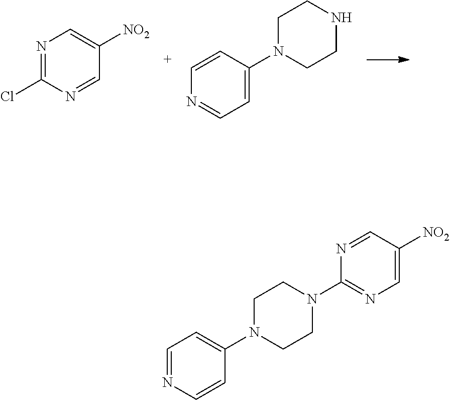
N1=C(Cl)N=CC([NO2])=C1.C1=CC(N2CCNCC2)=CC=N1.C1=NC=CC(N2CCN(C3=NC=C([NO2])C=N3)CC2)=C1
